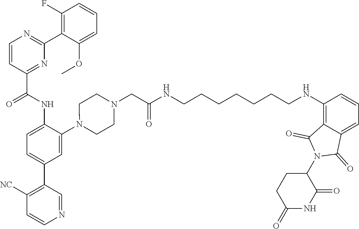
C1=CC(C(NC2=CC=C(C3=C([NC])C=CN=C3)C=C2N2CCN(CC(NCCCCCCCNC3=C4C(=CC=C3)C(=O)N(C3C(=O)NC(=O)CC3)C4=O)=O)CC2)=O)=NC(C2=C(F)C=CC=C2OC)=N1
